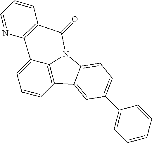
C1=CC2=C3C(=C1)C1=C(C(=O)N3C3=CC=C(C4=CC=CC=C4)C=C23)C=CC=N1
